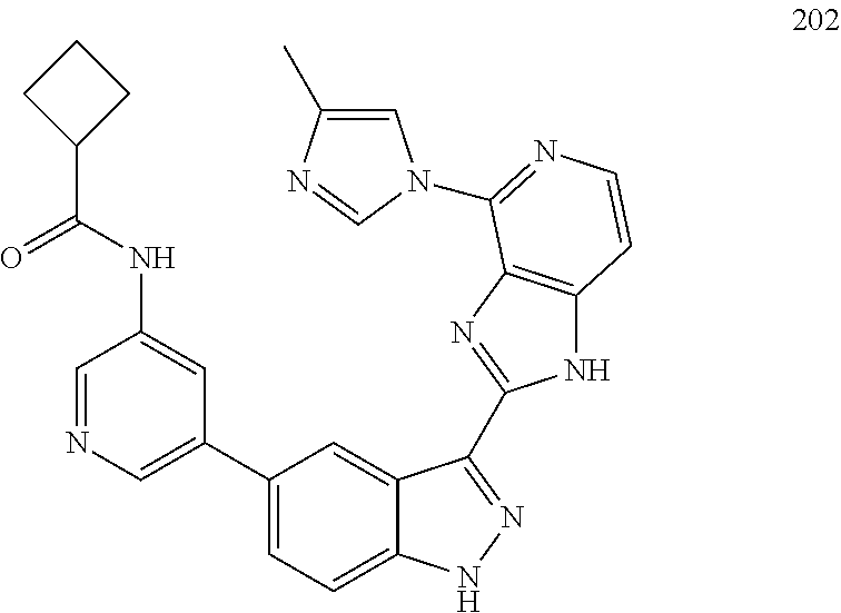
C1CC(C(NC2=CC(C3=CC=C4C(=C3)C(C3=NC5=C(N3)C=CN=C5N3C=C(C)N=C3)=NN4)=CN=C2)=O)C1
